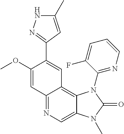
C12=NC=C3C(=C1C=C(C1=NNC(C)=C1)C(OC)=C2)N(C1=NC=CC=C1F)C(=O)N3C
